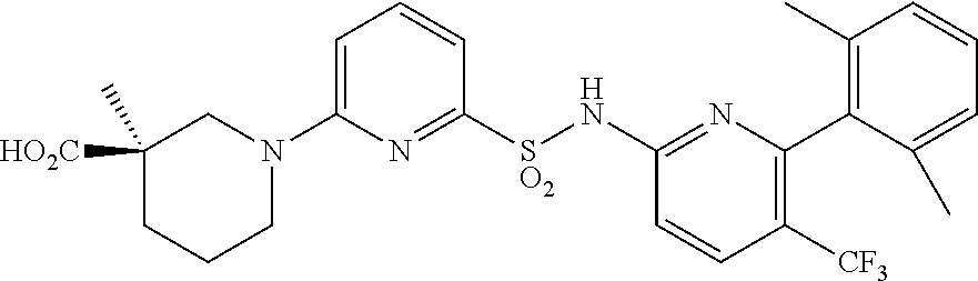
N1(C2=CC=CC([SO2]NC3=NC(C4=C(C)C=CC=C4C)=C([CF3])C=C3)=N2)CC([HO2C])(C)CCC1
